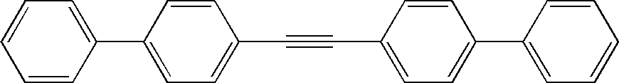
C1=C(C2=CC=CC=C2)C=CC(C#CC2=CC=C(C3=CC=CC=C3)C=C2)=C1
